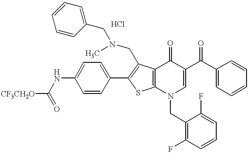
C1(NC([CF3CH2O])=O)=CC=C(C2=C(CN(C)CC3=CC=CC=C3)C3=C(S2)N(CC2=C(F)C=CC=C2F)C=C(C(C2=CC=CC=C2)=O)C3=O)C=C1
